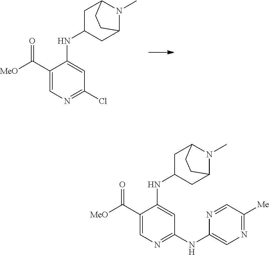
C1(C([MeO])=O)=CN=C(Cl)C=C1NC1CC2N(C)C(C1)CC2.C1(NC2=NC=C(C([MeO])=O)C(NC3CC4N(C)C(C3)CC4)=C2)=CN=C([Me])C=N1
